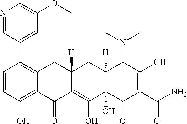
C1=CC(O)=C2C(=C1C1=CC(OC)=CN=C1)CC1([H])C(=C(O)C3(O)C([H])(C1)C(N(C)C)C(O)=C(C(N)=O)C3=O)C2=O
